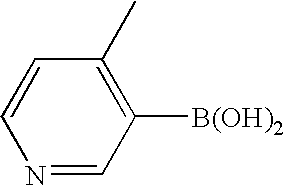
[B(OH)2]C1=C(C)C=CN=C1
